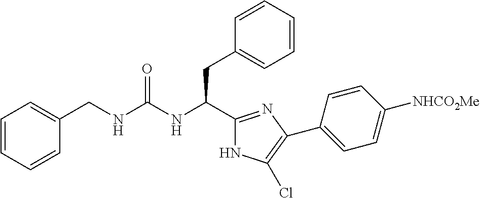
C1(CNC(NC(CC2=CC=CC=C2)C2=NC(C3=CC=C([NHCO2Me])C=C3)=C(Cl)N2)=O)=CC=CC=C1
